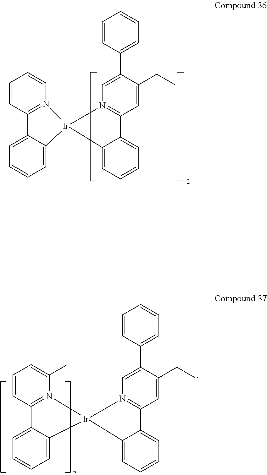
C1(C2=CC=CC=C2)=CN2=C(C=C1CC)C1=CC=CC=C1[Ir]21N2=C(C=CC=C2)C2=CC=CC=C12.C1(C2=CC=CC=C2)=CN2=C(C=C1CC)C1=CC=CC=C1[Ir]21N2=C(C=CC=C2C)C2=CC=CC=C12
